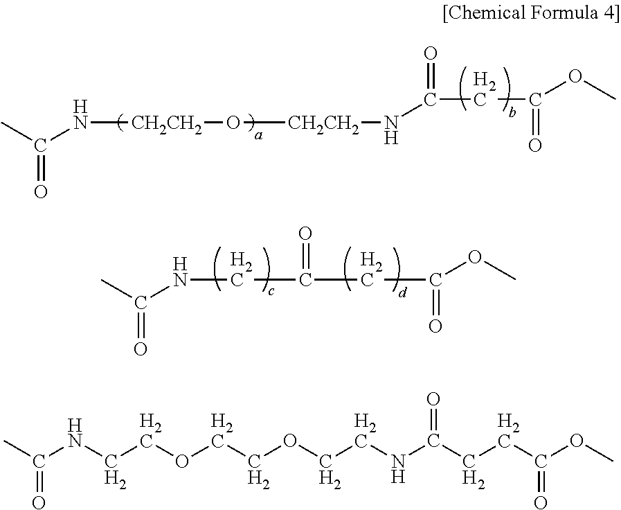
CC(N[CH2CH2]O[CH2CH2]NC(=O)CC(OC)=O)=O.CC(NCC(=O)CC(=O)OC)=O.CC(NCCOCCOCCNC(CCC(=O)OC)=O)=O
